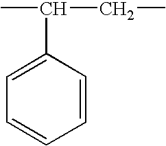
C1=C(C(C)CC)C=CC=C1
